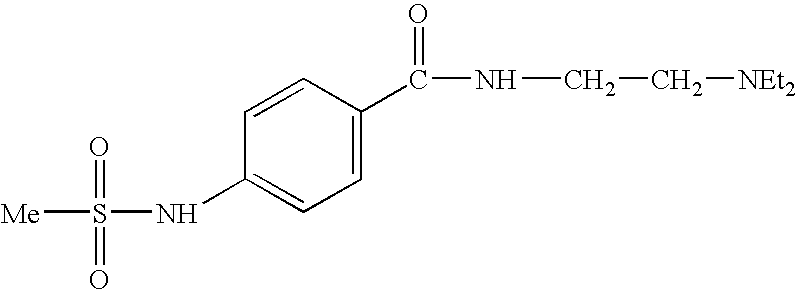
C1=C(C(NCC[NEt2])=O)C=CC(NS([Me])(=O)=O)=C1
